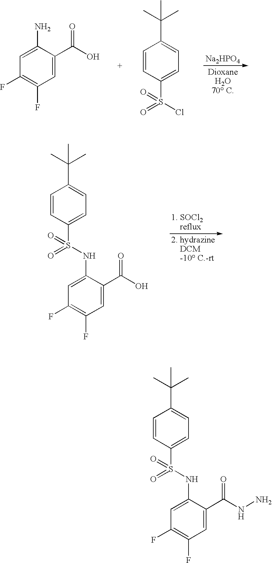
[Na2HPO4].[DioxaneH2O70 C].C1=C(N)C(C(=O)O)=CC(F)=C1F.C1=CC(S(=O)(Cl)=O)=CC=C1C(C)(C)C.C1=CC(S(=O)(NC2=CC(F)=C(F)C=C2C(=O)O)=O)=CC=C1C(C)(C)C.C1=CC(S(=O)(NC2=CC(F)=C(F)C=C2C(=O)NN)=O)=CC=C1C(C)(C)C
